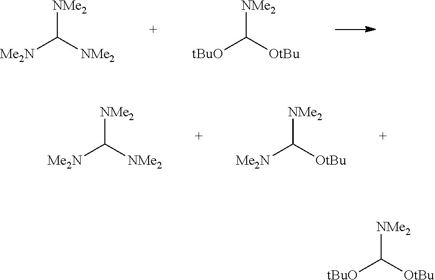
[Me2N]C([NMe2])[NMe2].[tBuO]C([OtBu])[NMe2].[Me2N]C([NMe2])[NMe2].[Me2N]C([OtBu])[NMe2].[tBuO]C([OtBu])[NMe2]
